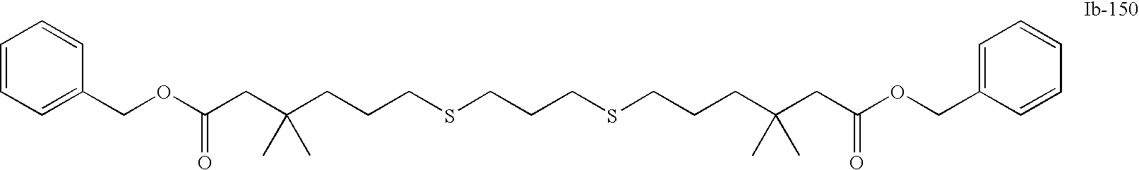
C(CCSCCCSCCCC(CC(OCC1=CC=CC=C1)=O)(C)C)C(CC(OCC1=CC=CC=C1)=O)(C)C
